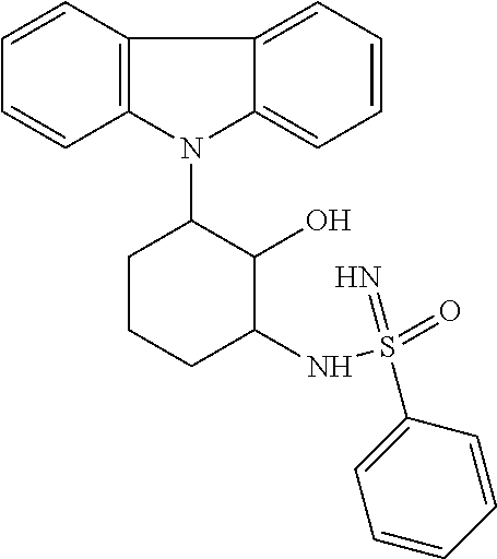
N1(C2CCCC(NS(=O)(=N)C3=CC=CC=C3)C2O)C2=C(C=CC=C2)C2=CC=CC=C12
